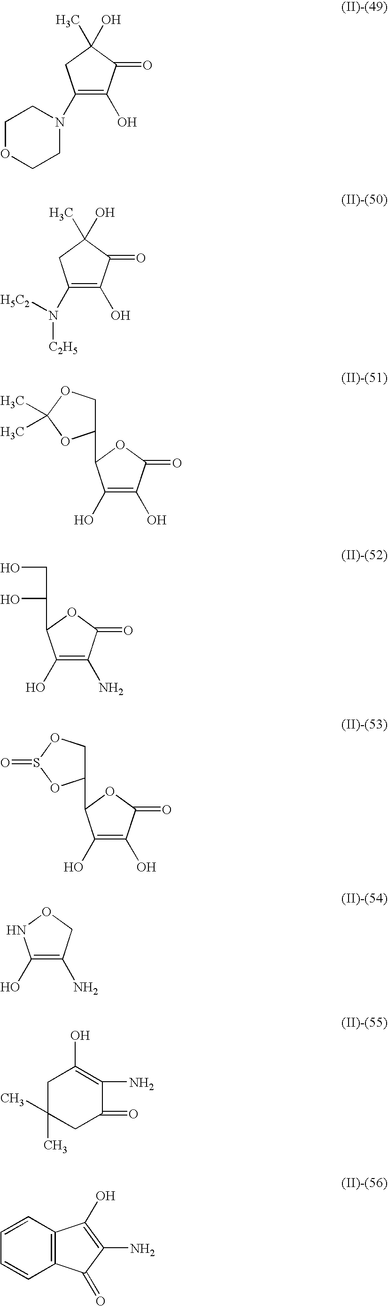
C1(N2CCOCC2)=C(O)C(=O)C(O)(C)C1.C1(N([H5C2])[C2H5])=C(O)C(=O)C(O)(C)C1.C1(O)=C(O)C(=O)OC1C1COC(C)(C)O1.C1(O)=C(N)C(=O)OC1C(CO)O.C1(O)=C(O)C(=O)OC1C1COS(=O)O1.C1(O)=C(N)CON1.C1C(C)(C)CC(=O)C(N)=C1O.C1=CC2=C(C=C1)C(=O)C(N)=C2O
